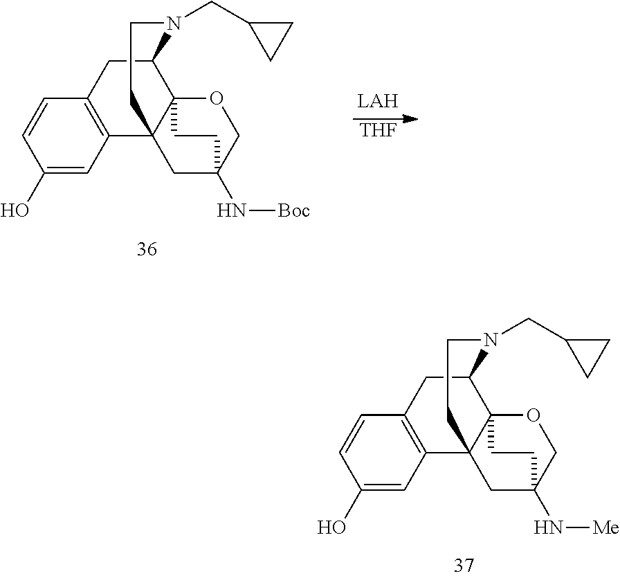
C1(O)=CC2=C(C=C1)CC1C34C2(CC(N[Me])(CO3)CC4)CCN1CC1CC1.C1(O)=CC2=C(C=C1)CC1C34C2(CC(N[Boc])(CO3)CC4)CCN1CC1CC1.[THF]
